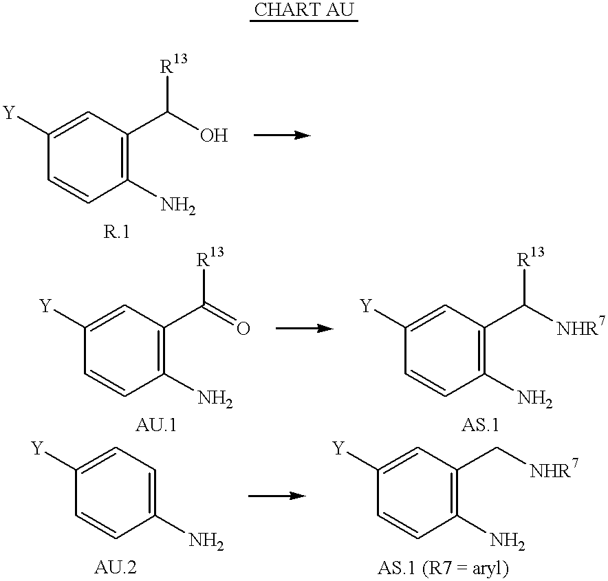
C1=CC(N)=C(C(O)[R13])C=C1[Y].C1=CC(N)=C(C(=O)[R13])C=C1[Y].C1=CC(N)=C(C([NHR7])[R13])C=C1[Y].C1=CC(N)=CC=C1[Y].C1=CC(N)=C(C[NHR7])C=C1[Y]
